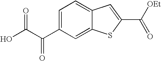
C1=C(C(C(O)=O)=O)C=C2C(=C1)C=C(C(=O)[OEt])S2
